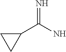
C1(C(N)=N)CC1
